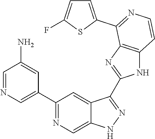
C1=NC=C(C2=NC=C3C(=C2)C(C2=NC4=C(N2)C=CN=C4C2=CC=C(F)S2)=NN3)C=C1N
